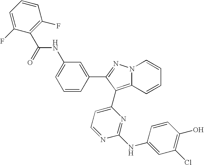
C1(NC(=O)C2=C(F)C=CC=C2F)=CC=CC(C2=NN3C(=C2C2=CC=NC(NC4=CC(Cl)=C(O)C=C4)=N2)C=CC=C3)=C1
